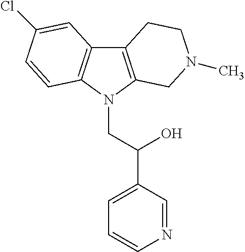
C12=C(N(CC(C3=CC=CN=C3)O)C3=C1C=C(Cl)C=C3)CN(C)CC2
